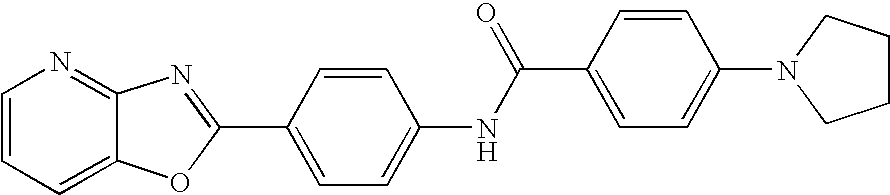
C1=CC=C2C(=N1)N=C(C1=CC=C(NC(C3=CC=C(N4CCCC4)C=C3)=O)C=C1)O2
